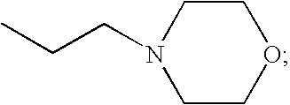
N1(CCC)CCOCC1
